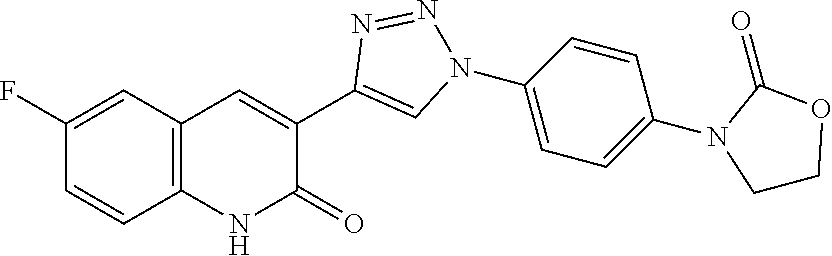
C1=CC2=C(C=C1F)C=C(C1=CN(C3=CC=C(N4C(=O)OCC4)C=C3)N=N1)C(=O)N2
